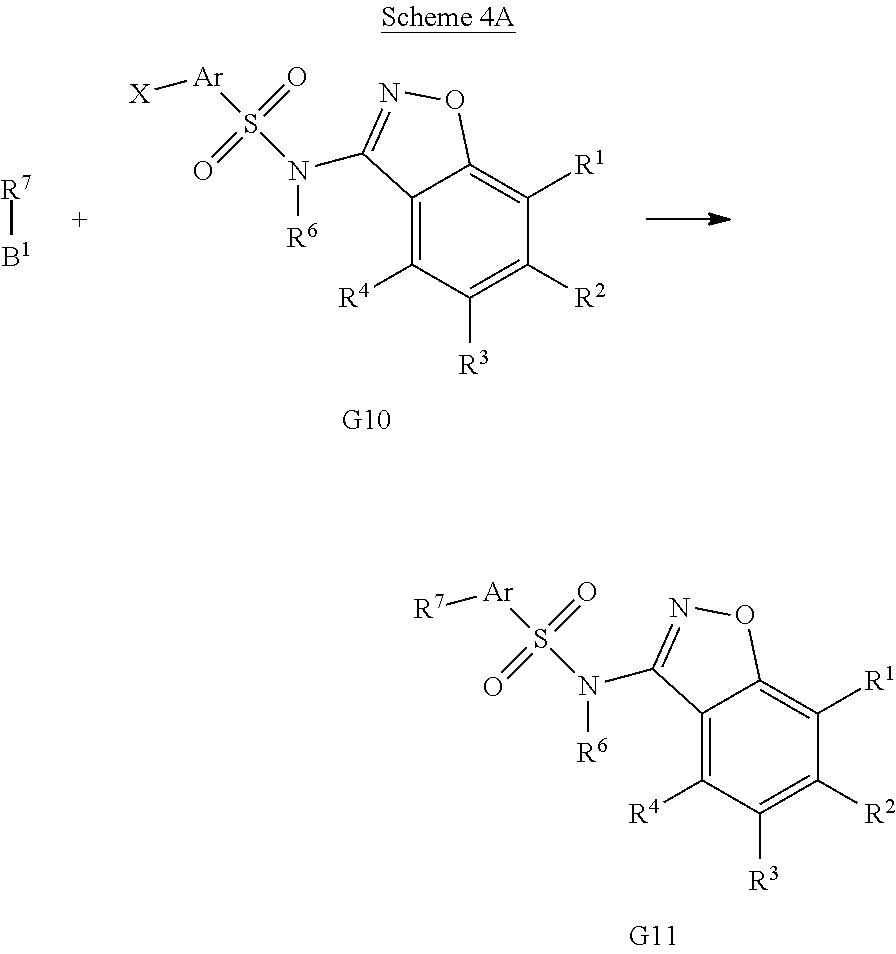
C12=C([R4])C([R3])=C([R2])C([R1])=C1ON=C2N([R6])S([Ar][R7])(=O)=O.C12=C([R4])C([R3])=C([R2])C([R1])=C1ON=C2N([R6])S([Ar][X])(=O)=O.[R7][B1]
